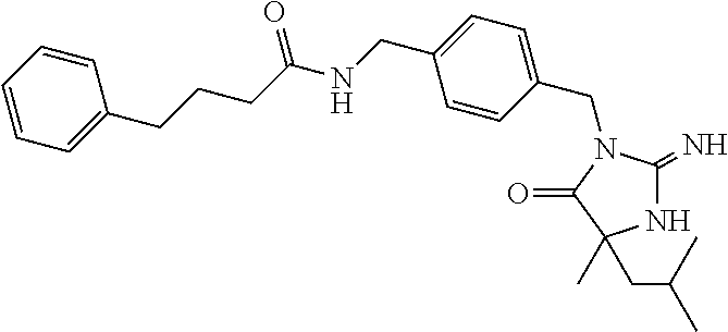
N1C(=N)N(CC2=CC=C(CNC(CCCC3=CC=CC=C3)=O)C=C2)C(=O)C1(C)CC(C)C
